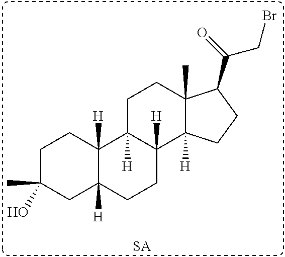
C1C(O)(C)CC2([H])C([H])(C1)C1([H])C([H])(CC2)C2([H])C(C)(CC1)C(C(=O)CBr)CC2.[SA]
